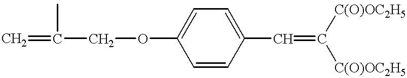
C(COC1=CC=C(C=C([C(O)OC2H5])[C(O)OC2H5])C=C1)(=C)C
